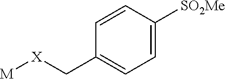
[M][X]CC1=CC=C([SO2Me])C=C1
